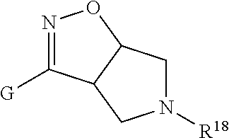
N1=C([G])C2C(O1)CN([R18])C2
